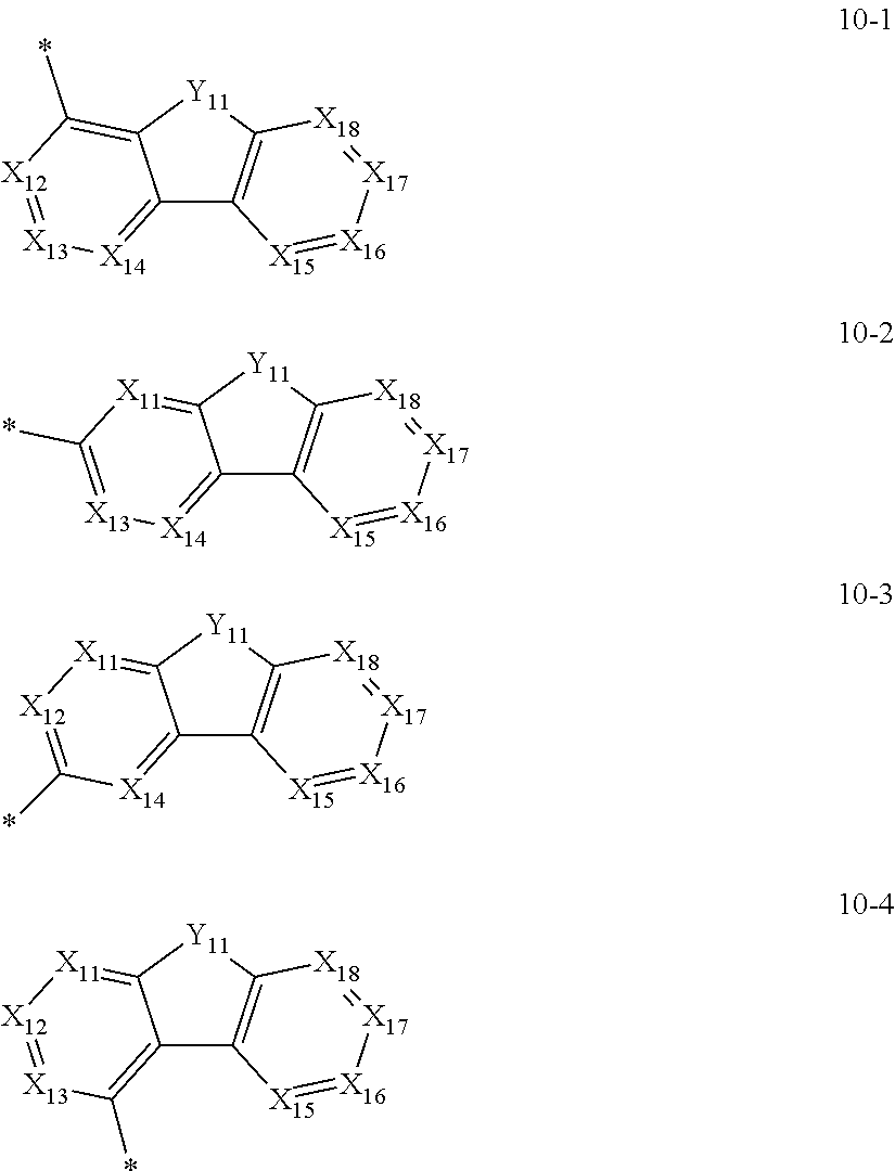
C12=[X14][X13]=[X12]C(*)=C1[Y11]C1=C2[X15]=[X16][X17]=[X18]1.C12=[X14][X13]=C(*)[X11]=C1[Y11]C1=C2[X15]=[X16][X17]=[X18]1.C12=[X14]C(*)=[X12][X11]=C1[Y11]C1=C2[X15]=[X16][X17]=[X18]1.C12=C(*)[X13]=[X12][X11]=C1[Y11]C1=C2[X15]=[X16][X17]=[X18]1
